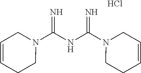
Cl.N1(C(NC(N2CC=CCC2)=N)=N)CCC=CC1
